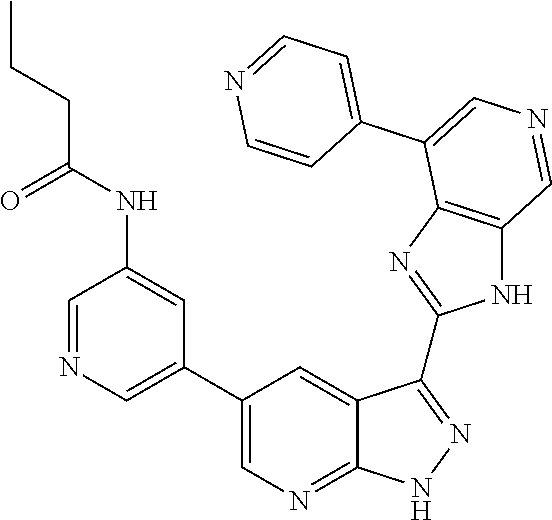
C1=NC=C(C2=CN=C3C(=C2)C(C2=NC4=C(N2)C=NC=C4C2=CC=NC=C2)=NN3)C=C1NC(CCC)=O
